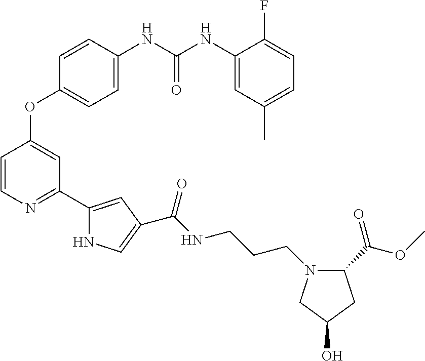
C1=C(NC(NC2=CC(C)=CC=C2F)=O)C=CC(OC2=CC(C3=CC(C(NCCCN4C(C(=O)OC)CC(O)C4)=O)=CN3)=NC=C2)=C1
